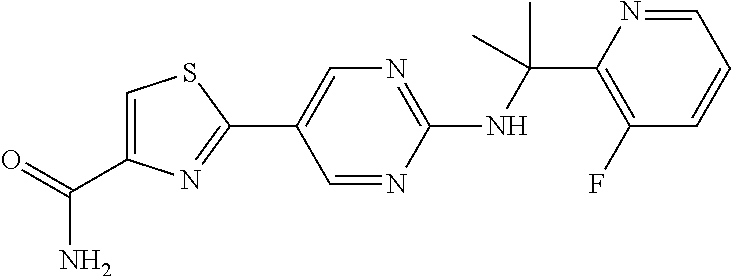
N(C(C1=C(F)C=CC=N1)(C)C)C1=NC=C(C2=NC(C(N)=O)=CS2)C=N1
